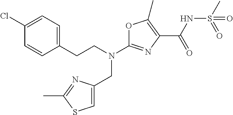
N(C1=NC(C(NS(C)(=O)=O)=O)=C(C)O1)(CC1=CSC(C)=N1)CCC1=CC=C(Cl)C=C1
